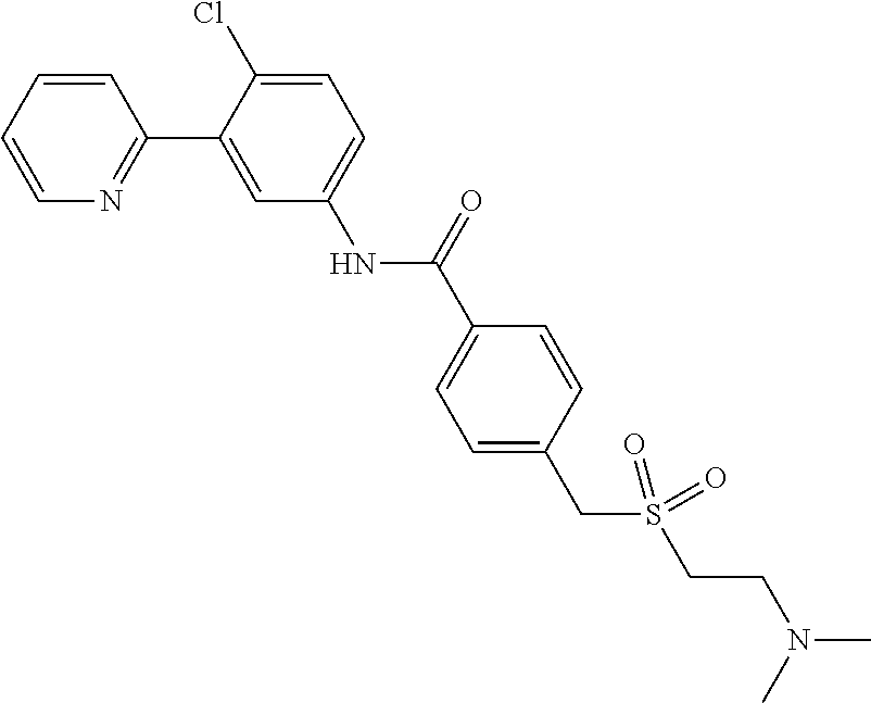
C1=CC=CN=C1C1=CC(NC(C2=CC=C(CS(=O)(=O)CCN(C)C)C=C2)=O)=CC=C1Cl
